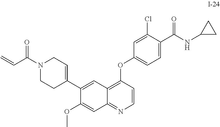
C1(C2=CCN(C(C=C)=O)CC2)=CC2=C(OC3=CC=C(C(NC4CC4)=O)C(Cl)=C3)C=CN=C2C=C1OC
